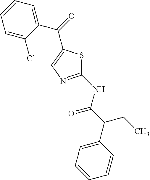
C1(NC(C(C2=CC=CC=C2)CC)=O)=NC=C(C(=O)C2=CC=CC=C2Cl)S1
